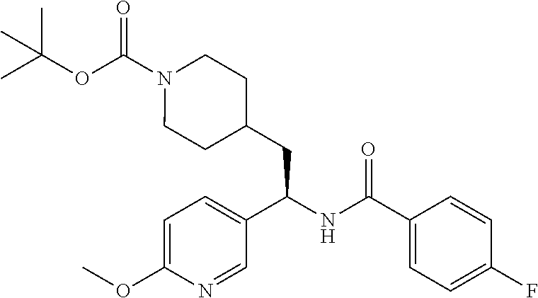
CC(OC(N1CCC(CC(NC(C2=CC=C(F)C=C2)=O)C2=CC=C(OC)N=C2)CC1)=O)(C)C
